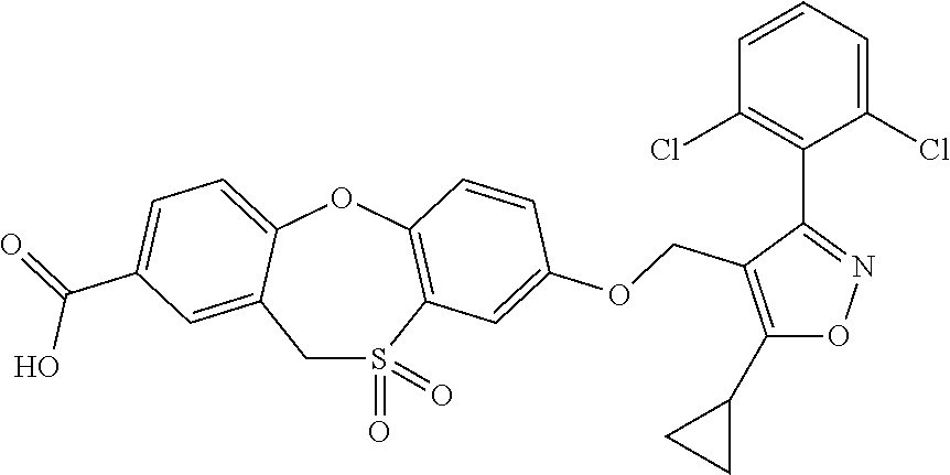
C1S(=O)(=O)C2=C(OC3=CC=C(C(=O)O)C=C13)C=CC(OCC1=C(C3CC3)ON=C1C1=C(Cl)C=CC=C1Cl)=C2
